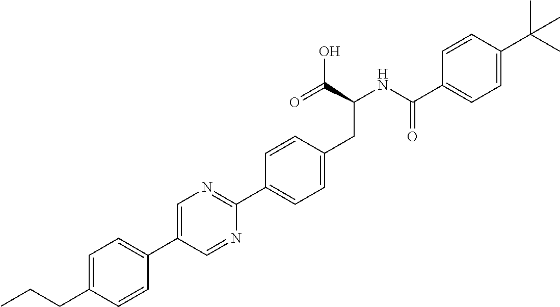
C(CC1=CC=C(C2=CN=C(C3=CC=C(CC(C(O)=O)NC(=O)C4=CC=C(C(C)(C)C)C=C4)C=C3)N=C2)C=C1)C
